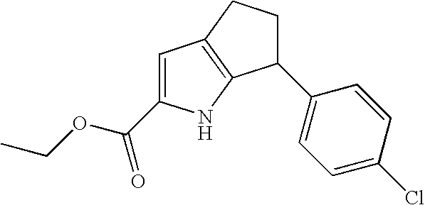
C1(C2=CC=C(Cl)C=C2)CCC2=C1NC(C(OCC)=O)=C2
